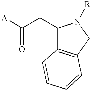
[A]C(CC1C2=C(CN1[R])C=CC=C2)=O
